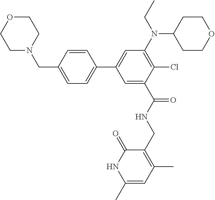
C1(N(C2=C(Cl)C(C(NCC3=C(C)C=C(C)NC3=O)=O)=CC(C3=CC=C(CN4CCOCC4)C=C3)=C2)CC)CCOCC1
